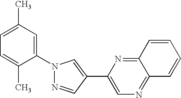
N1=CC(C2=CN=C3C(=N2)C=CC=C3)=CN1C1=CC(C)=CC=C1C
